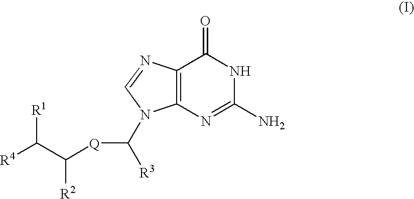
[R1]C(C([R2])[Q]C([R3])N1C2=C(N=C1)C(=O)NC(N)=N2)[R4]
